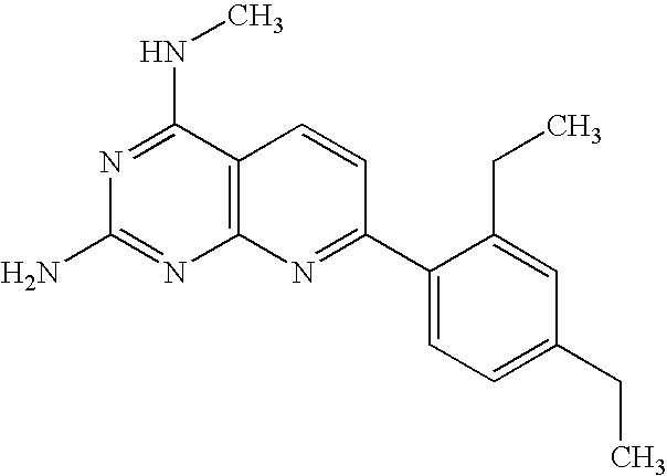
N1=C(NC)C2=C(N=C1N)N=C(C1=CC=C(CC)C=C1CC)C=C2
